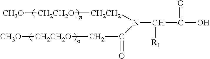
C(O)(=O)C([R1])N([CH2CH2][CH2CH2O][CH3O])C(=O)C[CH2CH2O][CH3O]
